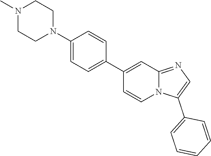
N12C(=NC=C1C1=CC=CC=C1)C=C(C1=CC=C(N3CCN(C)CC3)C=C1)C=C2
